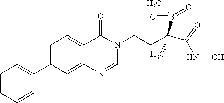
C1=CC=CC(C2=CC=C3C(=C2)N=CN(CCC(S(C)(=O)=O)(C)C(NO)=O)C3=O)=C1
